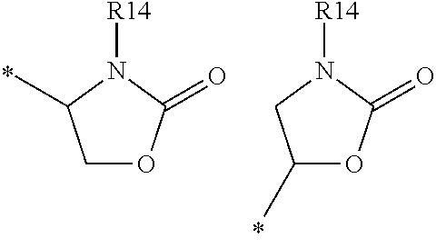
C1OC(=O)N([R14])C1C.C1(C)OC(=O)N([R14])C1
